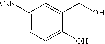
C1([O2N])=CC=C(O)C(CO)=C1
